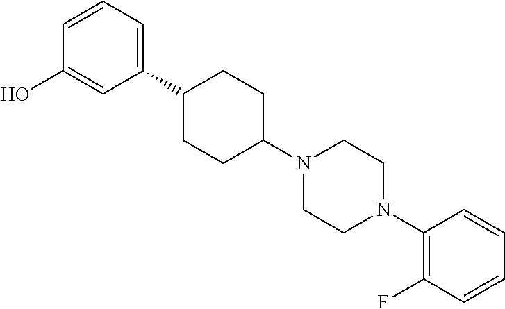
C1(C2=CC=CC(O)=C2)CCC(N2CCN(C3=C(F)C=CC=C3)CC2)CC1
